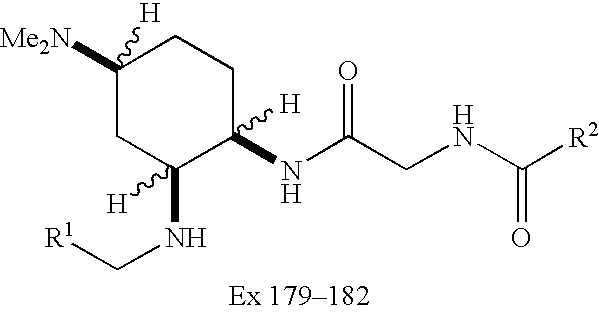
C1([Me2N])([H])CC(NC[R1])([H])C(NC(CNC([R2])=O)=O)([H])CC1
